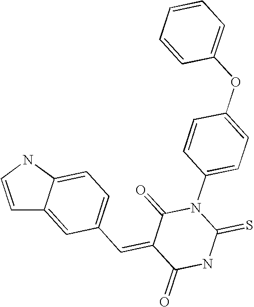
C1=CNC2=CC=C(C=C3C(=O)NC(=S)N(C4=CC=C(OC5=CC=CC=C5)C=C4)C3=O)C=C12
